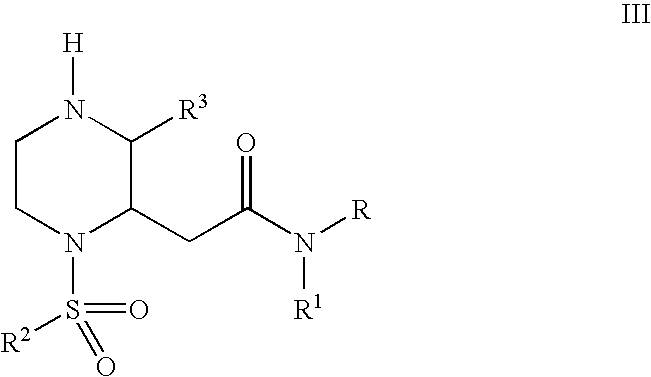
C1CN(S(=O)(=O)[R2])C(CC(N([R])[R1])=O)C([R3])N1[H]
